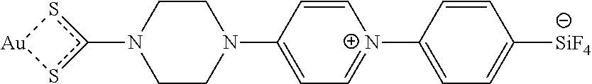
N1(c2s[Au]s2)CCN(C2=CC=[N+](C3=CC=C([SiF4])C=C3)C=C2)CC1
